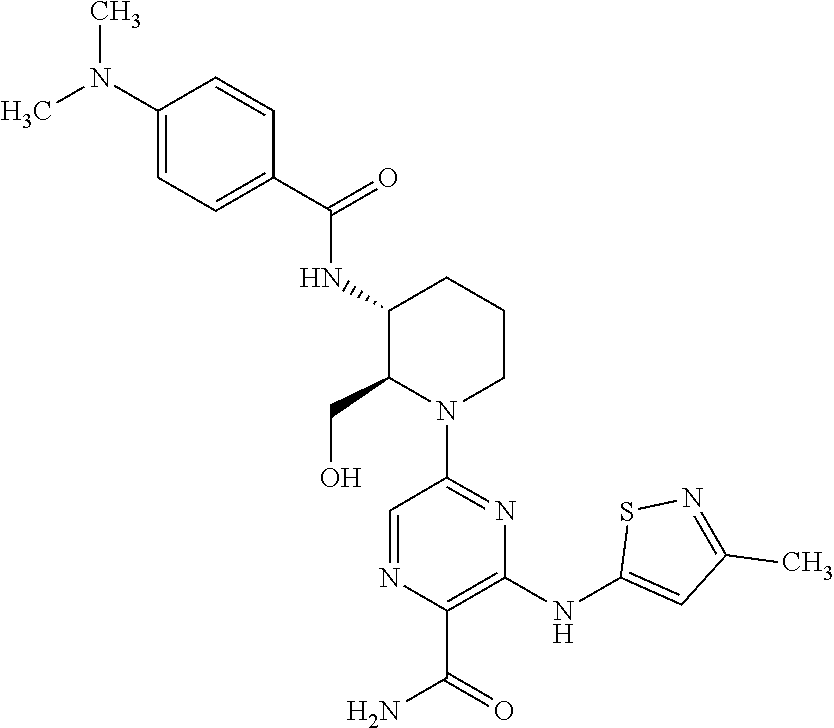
C1(NC(C2=CC=C(N(C)C)C=C2)=O)C(CO)N(C2=NC(NC3=CC(C)=NS3)=C(C(=O)N)N=C2)CCC1
